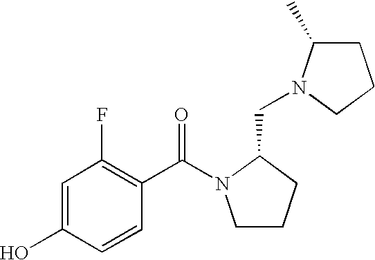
C1CCC(CN2C(C)CCC2)N1C(C1=C(F)C=C(O)C=C1)=O
